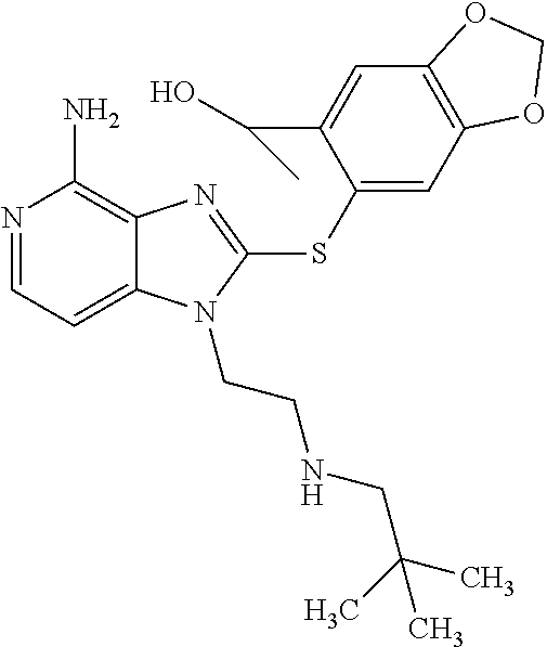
N1=CC=C2C(=C1N)N=C(SC1=CC3=C(C=C1C(C)O)OCO3)N2CCNCC(C)(C)C
